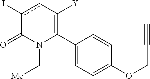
C1(C2=C([Y])cc(I)C(=O)N2C[Me])=CC=C(OCC#C)C=C1
